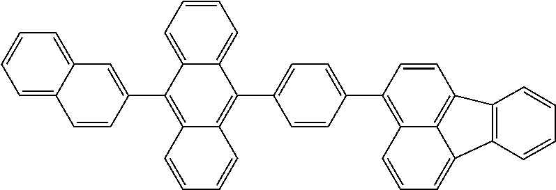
C1(C2=C3C=CC=CC3=C(C3=CC4=CC=CC=C4C=C3)C3=CC=CC=C23)=CC=C(C2=C3C=CC=C4C5=C(C(=C43)C=C2)C=CC=C5)C=C1
